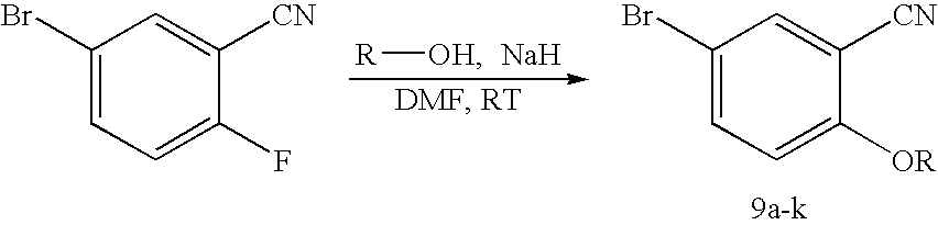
[R][OH].[Na].C1(Br)=CC=C([OR])C([CN])=C1.C1(Br)=CC=C(F)C([CN])=C1
